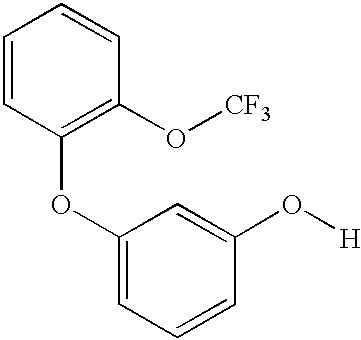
C1=CC(OC2=CC=CC(O[H])=C2)=C(O[CF3])C=C1
